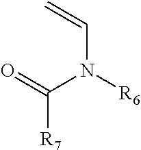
O=C(N(C=C)[R6])[R7]
